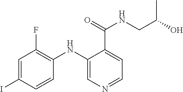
C1=C(I)C=CC(NC2=CN=CC=C2C(NCC(O)C)=O)=C1F
